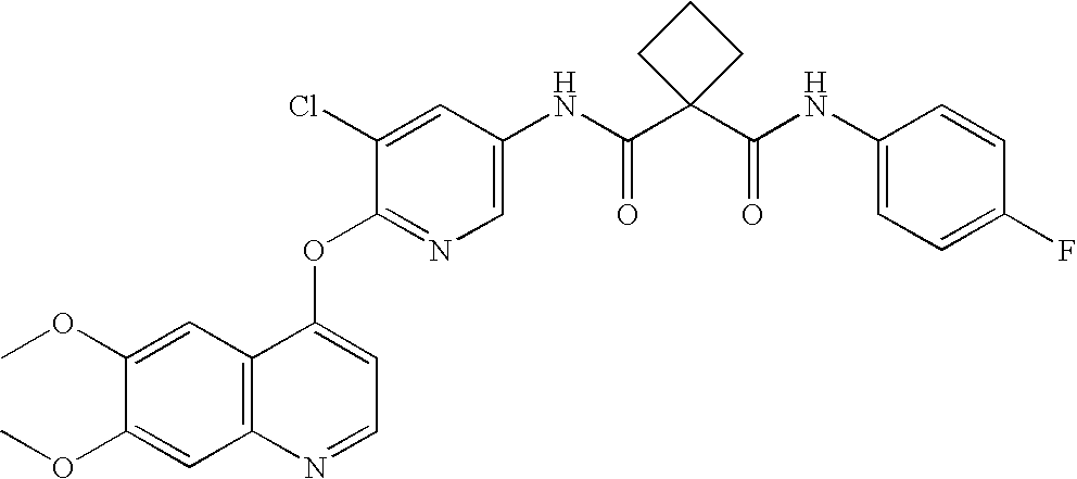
C12=C(C=C(OC)C(OC)=C1)C(OC1=NC=C(NC(C3(C(NC4=CC=C(F)C=C4)=O)CCC3)=O)C=C1Cl)=CC=N2
